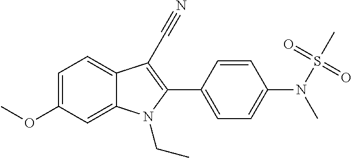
C1=C(OC)C=C2C(=C1)C(C#N)=C(C1=CC=C(N(S(C)(=O)=O)C)C=C1)N2CC
